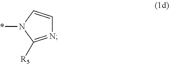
N1=C([R5])N(*)C=C1
